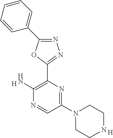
N1=C(C2=CC=CC=C2)OC(C2=C(N)N=CC(N3CCNCC3)=N2)=N1.[H].[H]
